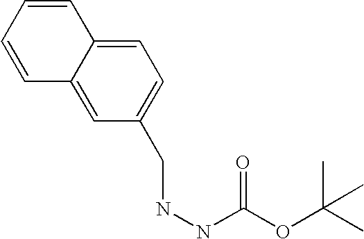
C1=CC=CC2=CC(CNNC(OC(C)(C)C)=O)=CC=C12
